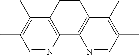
C1=NC2=C(C(C)=C1C)C=CC1=C2N=CC(C)=C1C
